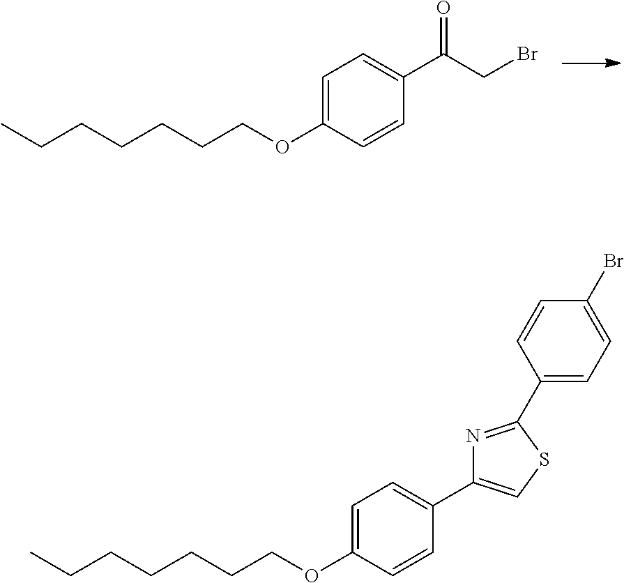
C1=C(OCCCCCCC)C=CC(C(CBr)=O)=C1.C1=C(OCCCCCCC)C=CC(C2=CSC(C3=CC=C(Br)C=C3)=N2)=C1
